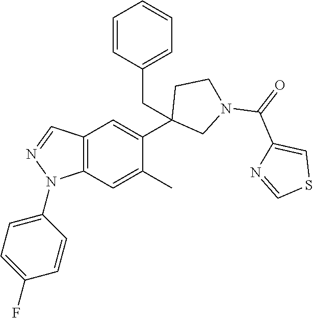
C12=C(C=C(C)C(C3(CC4=CC=CC=C4)CN(C(=O)C4=CSC=N4)CC3)=C1)N(C1=CC=C(F)C=C1)N=C2
